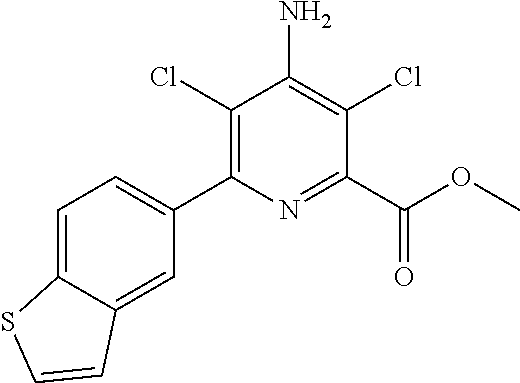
C1=C2C(=CC(C3=C(Cl)C(N)=C(Cl)C(C(OC)=O)=N3)=C1)C=CS2
